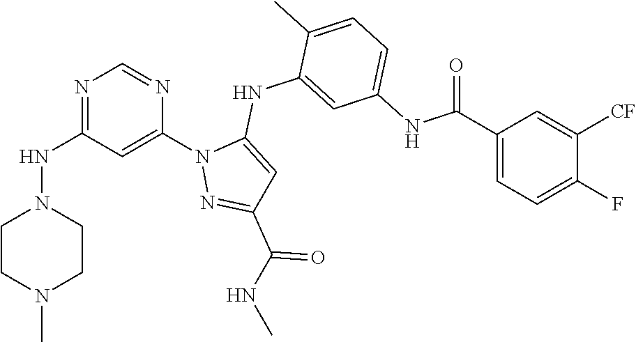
N1=C(NN2CCN(C)CC2)C=C(N2N=C(C(NC)=O)C=C2NC2=CC(NC(C3=CC=C(F)C([CF])=C3)=O)=CC=C2C)N=C1
